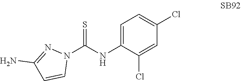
N1=C(N)C=CN1C(NC1=CC=C(Cl)C=C1Cl)=S
